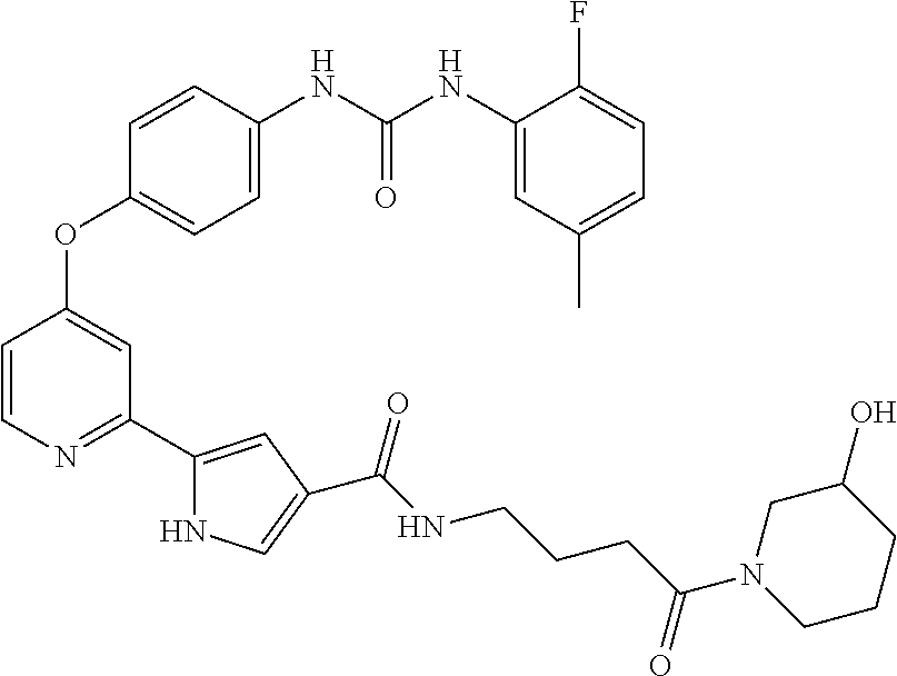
C1=CN=C(C2=CC(C(NCCCC(N3CCCC(O)C3)=O)=O)=CN2)C=C1OC1=CC=C(NC(NC2=CC(C)=CC=C2F)=O)C=C1
